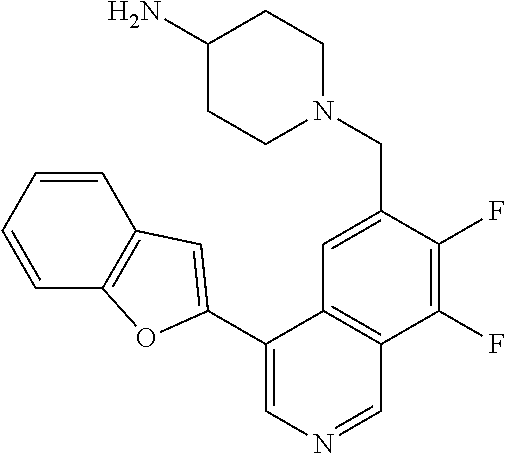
N1(CC2=CC3=C(C(F)=C2F)C=NC=C3C2=CC3=C(C=CC=C3)O2)CCC(N)CC1
